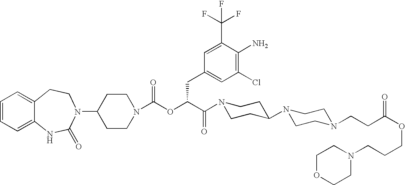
C1=CC=C2C(=C1)CCN(C1CCN(C(OC(C(N3CCC(N4CCN(CCC(OCCCN5CCOCC5)=O)CC4)CC3)=O)CC3=CC(Cl)=C(N)C(C(F)(F)F)=C3)=O)CC1)C(=O)N2
